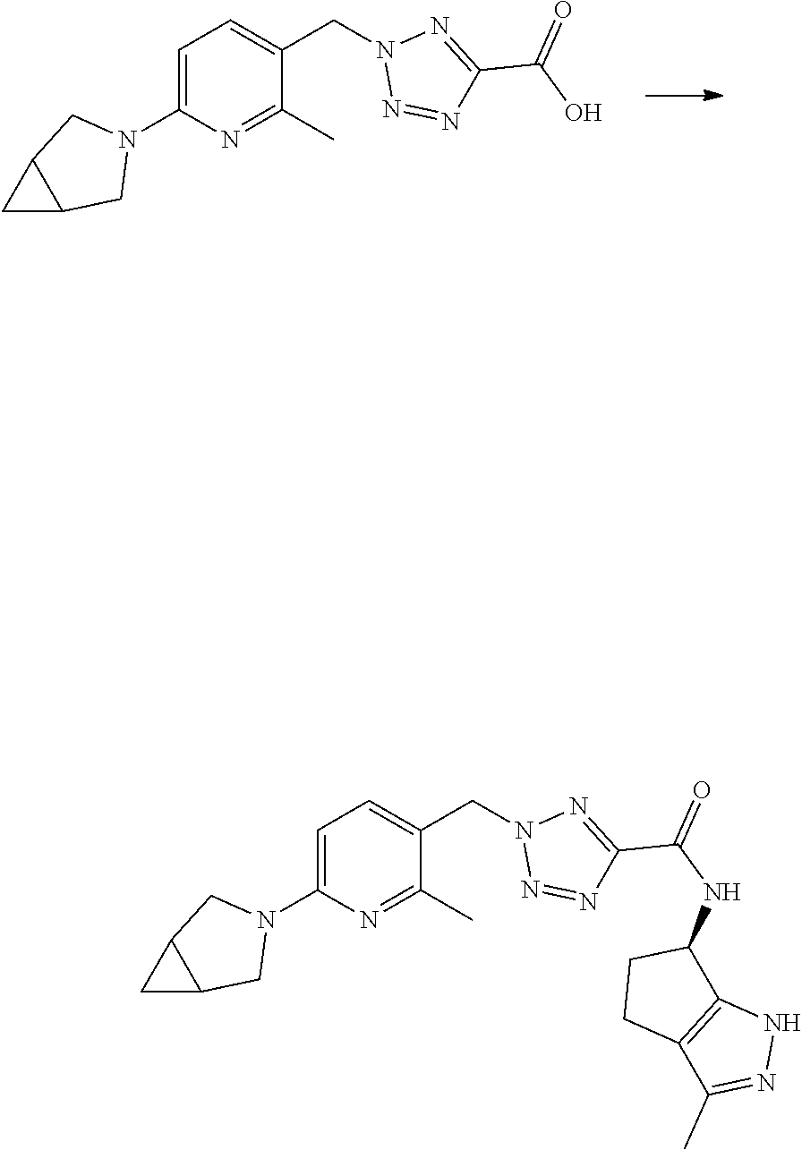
C1=C(N2CC3C(C2)C3)N=C(C)C(CN2N=NC(C(O)=O)=N2)=C1.C1=C(N2CC3C(C2)C3)N=C(C)C(CN2N=NC(C(NC3CCC4=C3NN=C4C)=O)=N2)=C1
